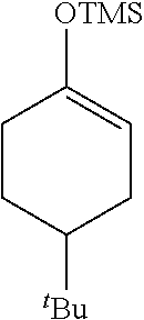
C1CC([tBu])CC=C1[OTMS]
